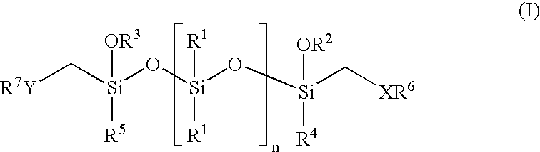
[R7Y]C[Si]([OR3])([R5])O[Si]([R1])([R1])O[Si]([OR2])([R4])C[XR6]
